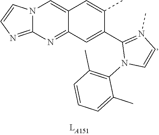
C12=NC3=NC=CN3C=C1C=C(C)C(C1=N(C)C=CN1C1=C(C)C=CC=C1C)=C2
